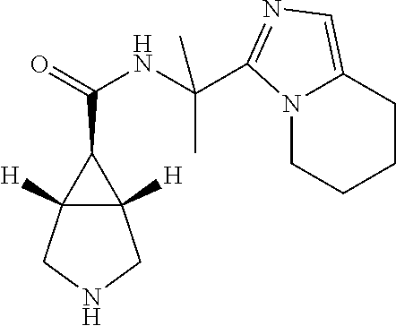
C12([H])C([H])(CNC1)C2C(=O)NC(C1=NC=C2N1CCCC2)(C)C
